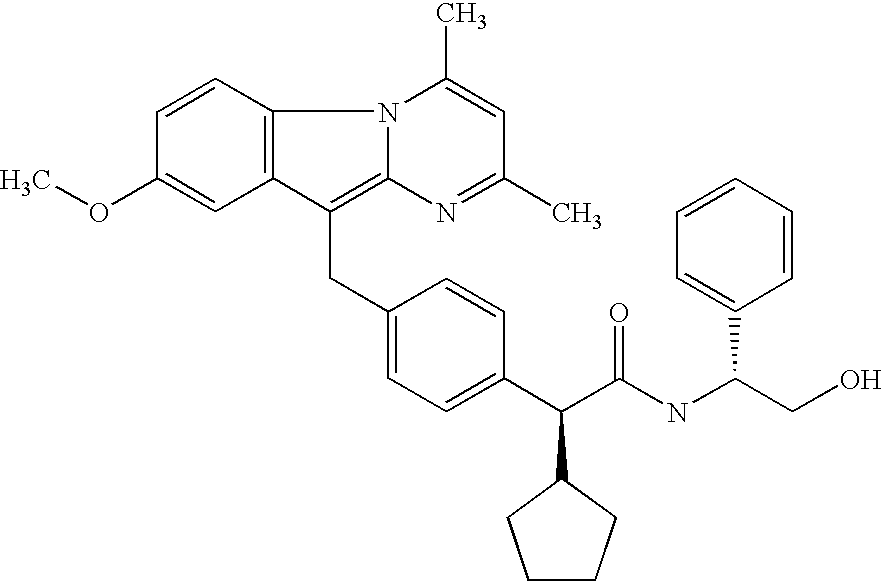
C1(CC2=CC=C(C(C(NC(CO)C3=CC=CC=C3)=O)C3CCCC3)C=C2)=C2N(C3=C1C=C(OC)C=C3)C(C)=CC(C)=N2
